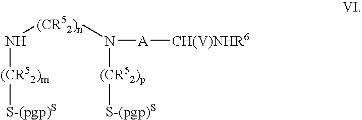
N([(CR52)n]N[(CR52)m][S-(pgp)S])([A][CH(V)NHR6])[(CR52)p][S-(pgp)S]
